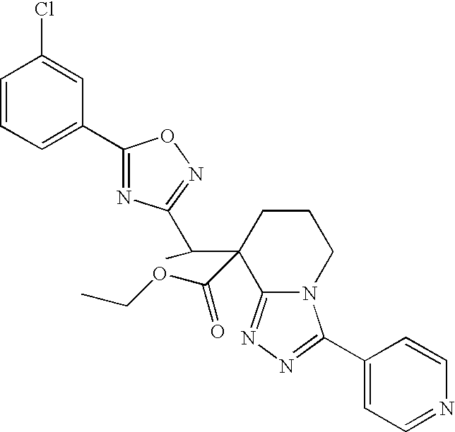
C1=CC=C(C2=NC(C(C3(C(OCC)=O)CCCN4C3=NN=C4C3=CC=NC=C3)C)=NO2)C=C1Cl
